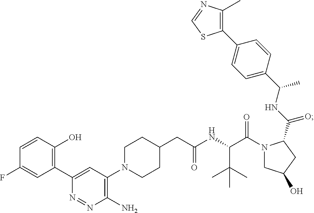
C1(C2=C(O)C=CC(F)=C2)=CC(N2CCC(CC(NC(C(N3CC(O)CC3C(NC(C3=CC=C(C4=C(C)N=CS4)C=C3)C)=O)=O)C(C)(C)C)=O)CC2)=C(N)N=N1
